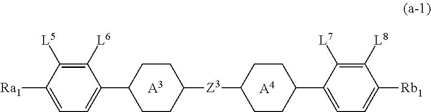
[A3].[A4].C1=C([Ra1])C([L5])=C([L6])C(C2CCC([Z3]C3CCC(C4=CC=C([Rb1])C([L8])=C4[L7])CC3)CC2)=C1
